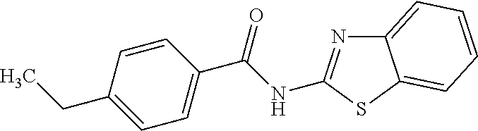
C12=CC=CC=C1SC(NC(C1=CC=C(CC)C=C1)=O)=N2
